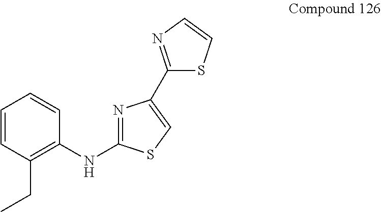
C1=CC(CC)=C(NC2=NC(C3=NC=CS3)=CS2)C=C1
